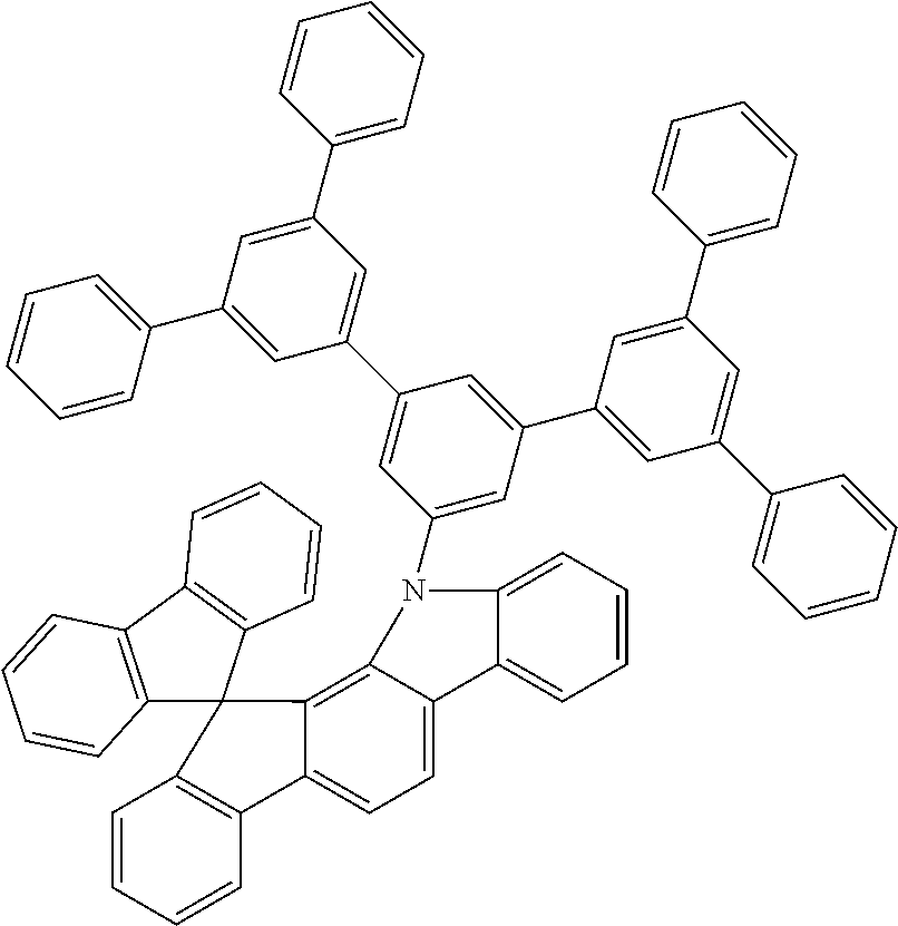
C12=C(C3=C(C=CC=C3)C13C1=C4C(=CC=C1C1=C3C=CC=C1)C1=CC=CC=C1N4C1=CC(C3=CC(C4=CC=CC=C4)=CC(C4=CC=CC=C4)=C3)=CC(C3=CC(C4=CC=CC=C4)=CC(C4=CC=CC=C4)=C3)=C1)C=CC=C2
